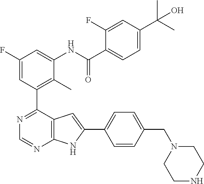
N1=CN=C(C2=C(C)C(NC(C3=CC=C(C(C)(C)O)C=C3F)=O)=CC(F)=C2)C2=C1NC(C1=CC=C(CN3CCNCC3)C=C1)=C2
